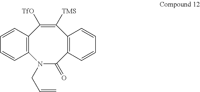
C12=C(C=CC=C1)C([TfO])=C([TMS])C1=C(C(=O)N2CC=C)C=CC=C1
